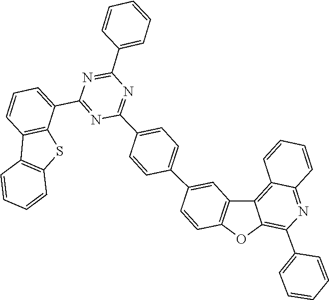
C1=C(C2=NC(C3=CC=C(C4=CC5=C(OC6=C(C7=CC=CC=C7)N=C7C(=C56)C=CC=C7)C=C4)C=C3)=NC(C3=CC=CC=C3)=N2)C2=C(C=C1)C1=C(S2)C=CC=C1
